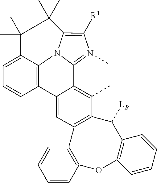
C12=C([R1])N(C)=C3N1C1=C(C4=CC5=C(C(C)=C43)C([LB])C3=C(OC4=C5C=CC=C4)C=CC=C3)C=CC=C1C(C)(C)C2(C)C
